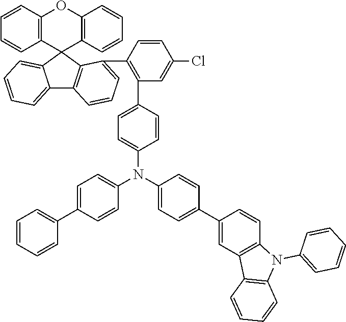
C1=CC2=C(C=C1)C1(C3=C(O2)C=CC=C3)C2=CC=CC=C2C2=C1C(C1=C(C3=CC=C(N(C4=CC=C(C5=CC=CC=C5)C=C4)C4=CC=C(C5=CC6=C(C=C5)N(C5=CC=CC=C5)C5=C6C=CC=C5)C=C4)C=C3)C=C(Cl)C=C1)=CC=C2
